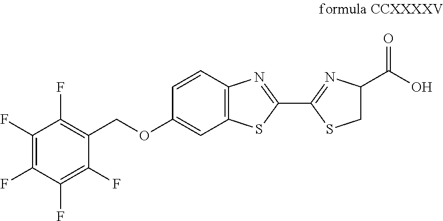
O(C1=CC2=C(C=C1)N=C(C1=NC(C(=O)O)CS1)S2)CC1=C(F)C(F)=C(F)C(F)=C1F
